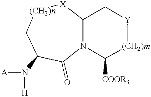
N12C([X][(CH2)n]CC(N([H])[A])C1=O)C[Y][(CH2)m]C2[COOR3]
